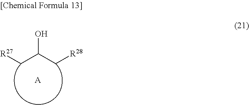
OC(C[R28])C[R27].[A]
